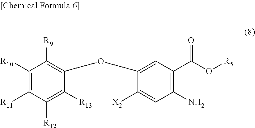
C1([X2])=CC(N)=C(C(O[R5])=O)C=C1OC1=C([R9])C([R10])=C([R11])C([R12])=C1[R13]
